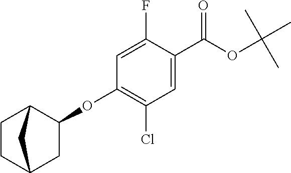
C1(OC2=C(Cl)C=C(C(OC(C)(C)C)=O)C(F)=C2)CC2CCC1C2
